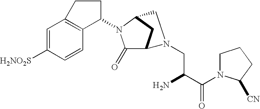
C1=C([H2NO2S])C=CC2=C1CCC2N1C(=O)C2CC1CN2CC(N)C(N1CCCC1[CN])=O
